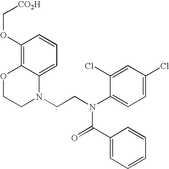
C1=C2C(=C(OC[CO2H])C=C1)OCCN2CCN(C1=CC=C(Cl)C=C1Cl)C(=O)C1=CC=CC=C1
